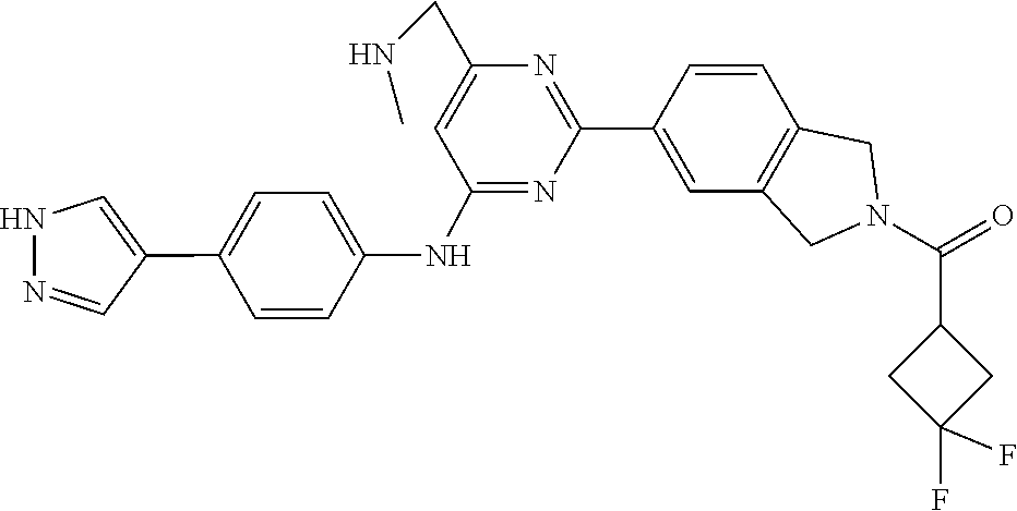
O=C(N1CC2=C(C=CC(C3=NC(CNC)=CC(NC4=CC=C(C5=CNN=C5)C=C4)=N3)=C2)C1)C1CC(F)(F)C1
